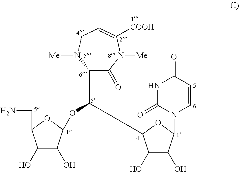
C1(C(OC2C(O)C(O)C(CN)O2)C2C(O)C(O)C(N3C=CC(=O)NC3=O)O2)C(=O)N([Me])C([COOH])=CCN1[Me]
